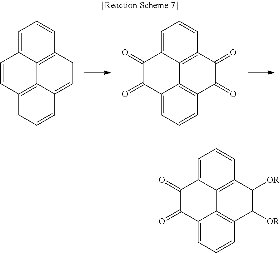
C1=CC2=C3C4=C(CC=C3C=CC2)C=CC=C14.C1(=O)C(=O)C2=CC=CC3=C2C2=C(C(=O)C3=O)C=CC=C12.C1(=O)C(=O)C2=CC=CC3=C2C2=C(C([OR])C3[OR])C=CC=C12
